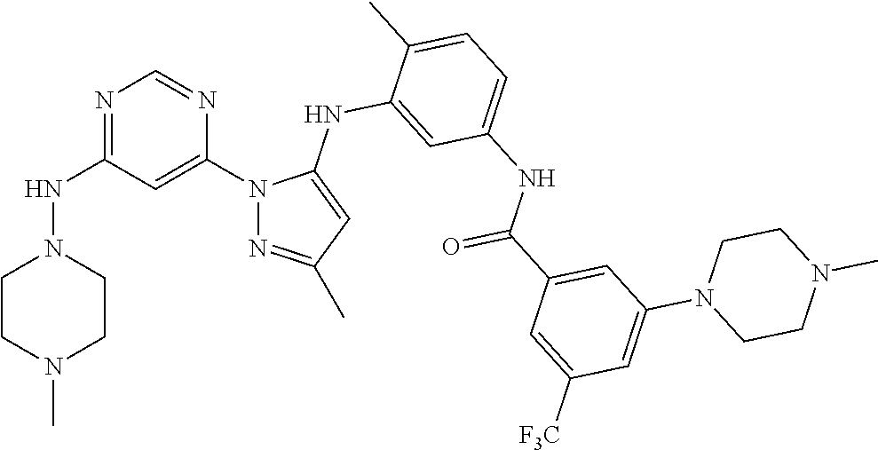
N1=C(NN2CCN(C)CC2)C=C(N2N=C(C)C=C2NC2=CC(NC(C3=CC(N4CCN(C)CC4)=CC([F3C])=C3)=O)=CC=C2C)N=C1
